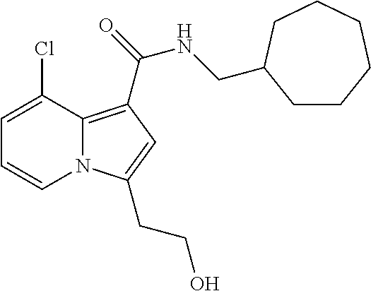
C1=C(Cl)C2=C(C(NCC3CCCCCC3)=O)C=C(CCO)N2C=C1
